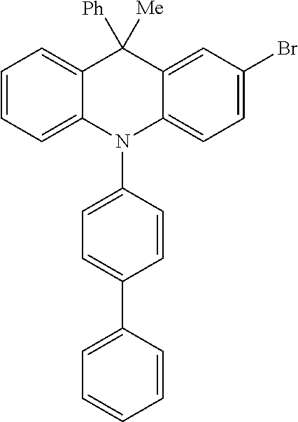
C1=CC=C2C(=C1)C([Ph])([Me])C1=CC(Br)=CC=C1N2C1=CC=C(C2=CC=CC=C2)C=C1
